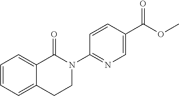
C1=CC=C2C(=C1)C(=O)N(C1=NC=C(C(OC)=O)C=C1)CC2
